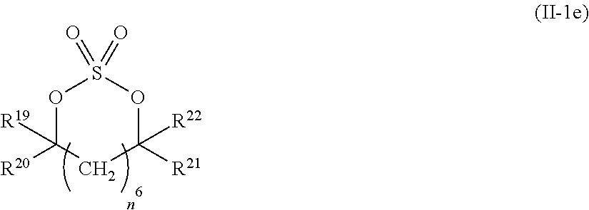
O1C([R19])([R20])CC([R22])([R21])OS1(=O)=O
